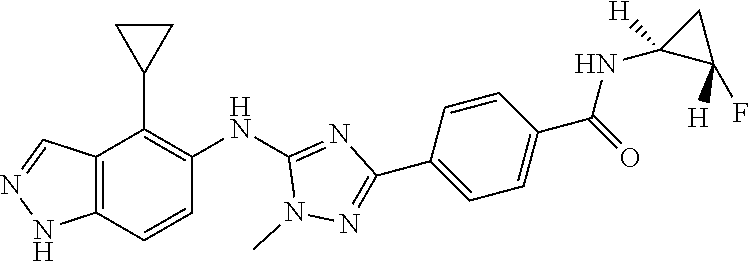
C12=C(C=CC(NC3=NC(C4=CC=C(C(NC5([H])C(F)([H])C5)=O)C=C4)=NN3C)=C1C1CC1)NN=C2
